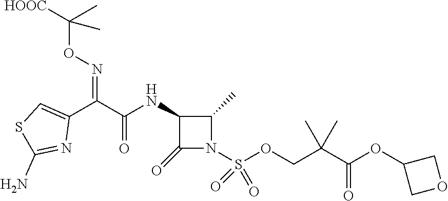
C1(N)=NC(C(C(=O)NC2C(C)N(S(OCC(C(OC3COC3)=O)(C)C)(=O)=O)C2=O)=NOC(C)(C)[HOOC])=CS1
